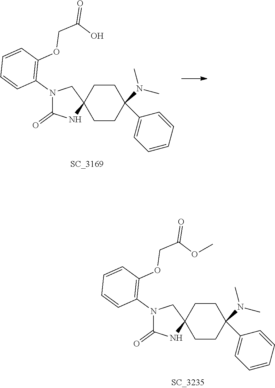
N1(C2=C(OCC(OC)=O)C=CC=C2)C(=O)NC2(C1)CCC(N(C)C)(C1=CC=CC=C1)CC2.N1(C2=C(OCC(O)=O)C=CC=C2)C(=O)NC2(C1)CCC(N(C)C)(C1=CC=CC=C1)CC2
